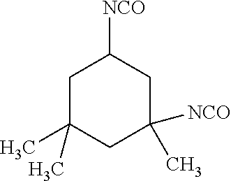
C1C(C)(C)CC([NCO])(C)CC1[NCO]
